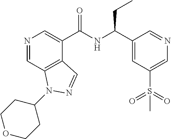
N1=CC2=C(C(C(NC(C3=CC(S(=O)(=O)C)=CN=C3)CC)=O)=C1)C=NN2C1CCOCC1
